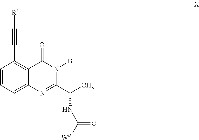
C1=CC=C2C(=C1C#C[R1])C(=O)N(B)C(C(NC(=O)[Wd])C)=N2
